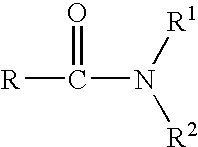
[R]C(N([R1])[R2])=O
